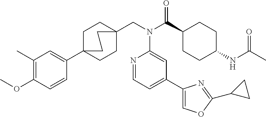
COC1=C(C)C=C(C23CCC(CN(C(C4CCC(NC(C)=O)CC4)=O)C4=CC(C5=COC(C6CC6)=N5)=CC=N4)(CC2)CC3)C=C1
